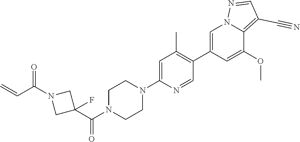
C1=C(C2=C(C)C=C(N3CCN(C(C4(F)CN(C(C=C)=O)C4)=O)CC3)N=C2)C=C(OC)C2=C(C#N)C=NN12
